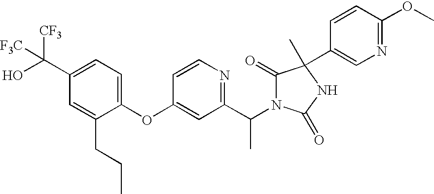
C1(OC2=CC(C(N3C(=O)C(C4=CN=C(OC)C=C4)(C)NC3=O)C)=NC=C2)=CC=C(C(O)([CF3])[F3C])C=C1CCC
